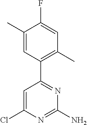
C1(C)=CC(C2=NC(N)=NC(Cl)=C2)=C(C)C=C1F
